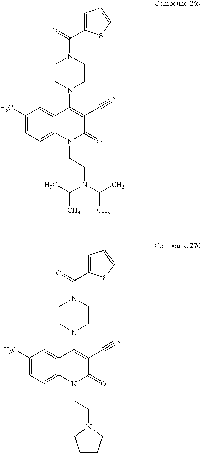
C1(C)=CC=C2C(=C1)C(N1CCN(C(=O)C3=CC=CS3)CC1)=C(C#N)C(=O)N2CCN(C(C)C)C(C)C.C1(C)=CC=C2C(=C1)C(N1CCN(C(=O)C3=CC=CS3)CC1)=C(C#N)C(=O)N2CCN1CCCC1
